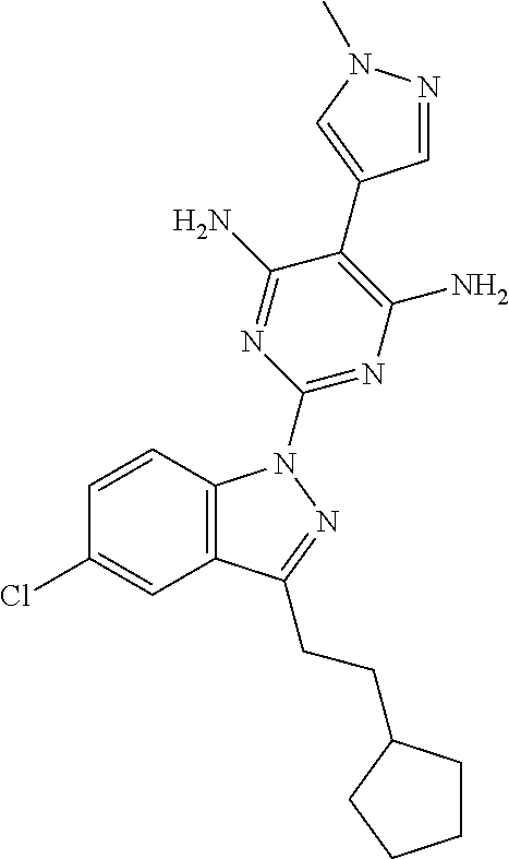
C1=CC2=C(C=C1Cl)C(CCC1CCCC1)=NN2C1=NC(N)=C(C2=CN(C)N=C2)C(N)=N1
